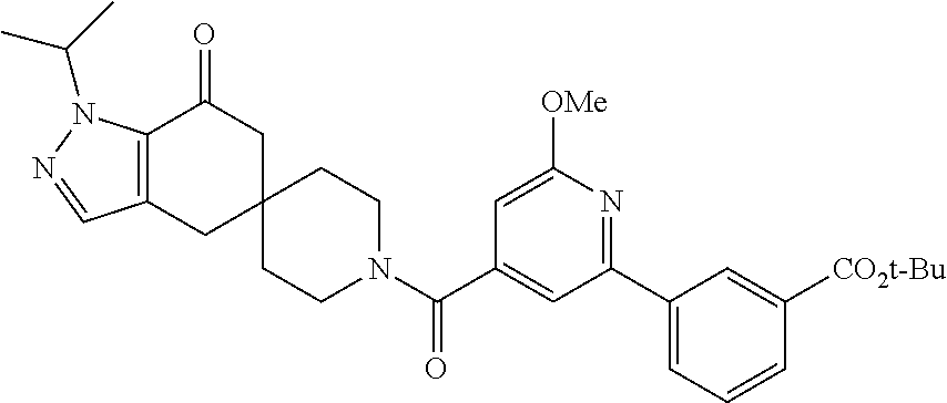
N1=CC2=C(N1C(C)C)C(=O)CC1(C2)CCN(C(C2=CC(C3=CC=CC([CO2t-Bu])=C3)=NC([OMe])=C2)=O)CC1
